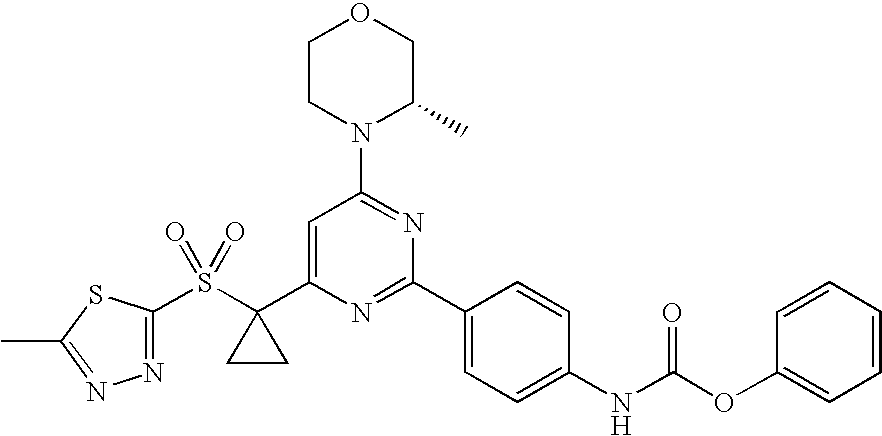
C1CN(C2=NC(C3=CC=C(NC(OC4=CC=CC=C4)=O)C=C3)=NC(C3(S(=O)(=O)C4=NN=C(C)S4)CC3)=C2)C(C)CO1
